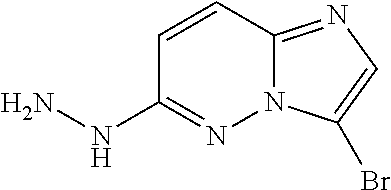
C1(NN)=NN2C(=NC=C2Br)C=C1
